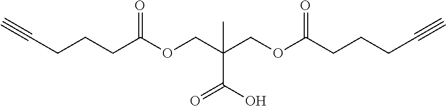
C(CCCC(OCC(COC(CCCC#C)=O)(C(O)=O)C)=O)#C
